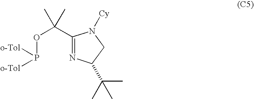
C1(C(OP([o-Tol])[o-Tol])(C)C)=NC(C(C)(C)C)CN1[Cy]
